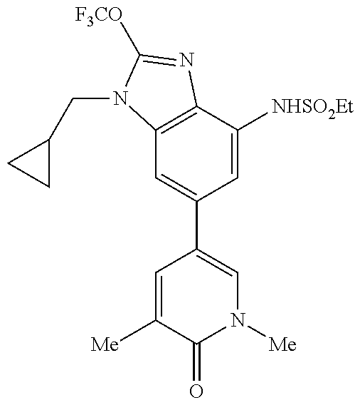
C12=C(C([NHSO2Et])=CC(C3=CN([Me])C(=O)C([Me])=C3)=C1)N=C([F3CO])N2CC1CC1
